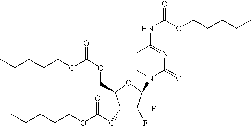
C1(OC(OCCCCC)=O)C(F)(F)C(N2C(=O)N=C(NC(=O)OCCCCC)C=C2)OC1COC(=O)OCCCCC
